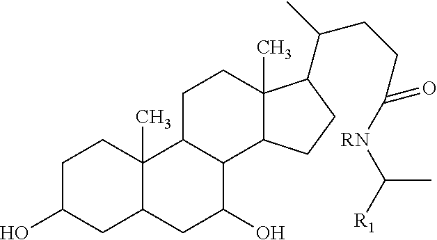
C1C(O)CC2C(C)(C1)C1C(C(O)C2)C2C(C)(CC1)C(C(CCC([RN]C([R1])C)=O)C)CC2
